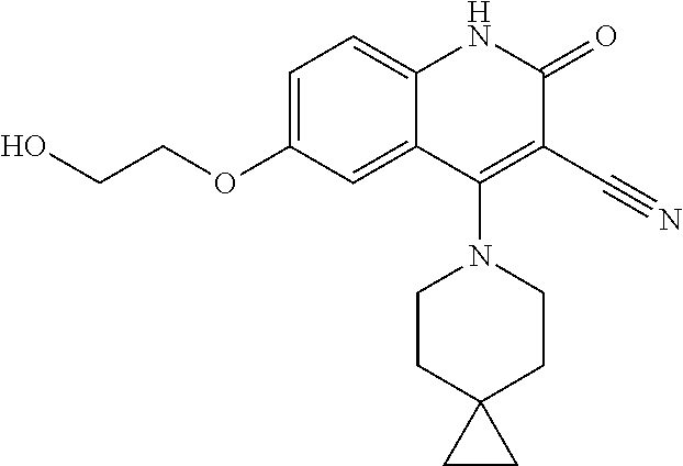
C1=C(OCCO)C=C2C(=C1)NC(=O)C(C#N)=C2N1CCC2(CC1)CC2
